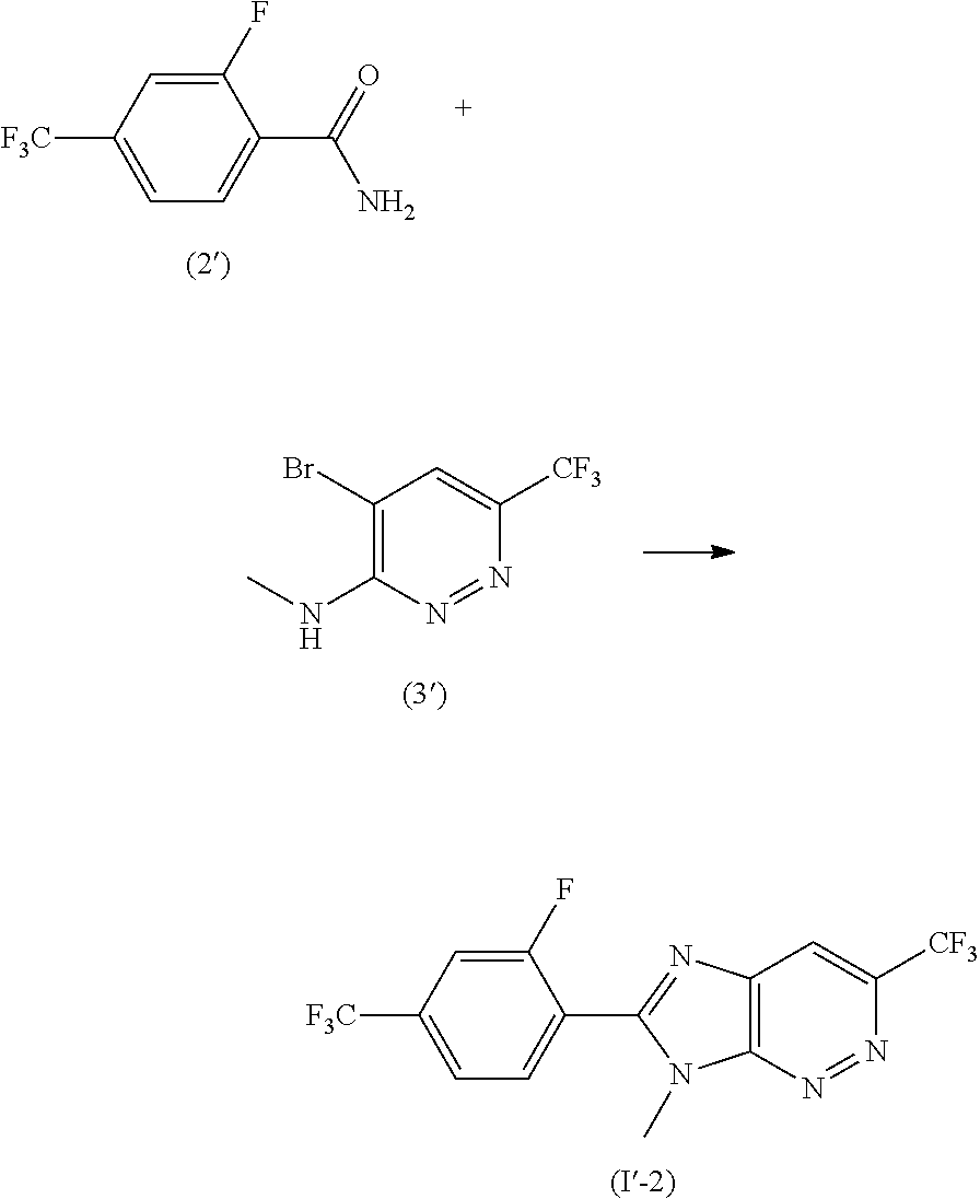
C12=C(N=NC([CF3])=C1)N(C)C(C1=CC=C([F3C])C=C1F)=N2.C1(F)=CC([F3C])=CC=C1C(=O)N.C1(Br)=C(NC)N=NC([CF3])=C1
